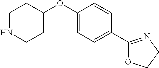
C1NCCC(OC2=CC=C(C3=NCCO3)C=C2)C1
